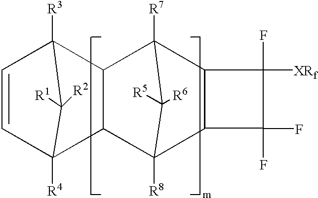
C1=CC2([R4])C3C(C1([R3])C2([R1])[R2])C1([R7])C2C(C3([R8])C1([R5])[R6])C(F)(F)C2(F)[XRf]
